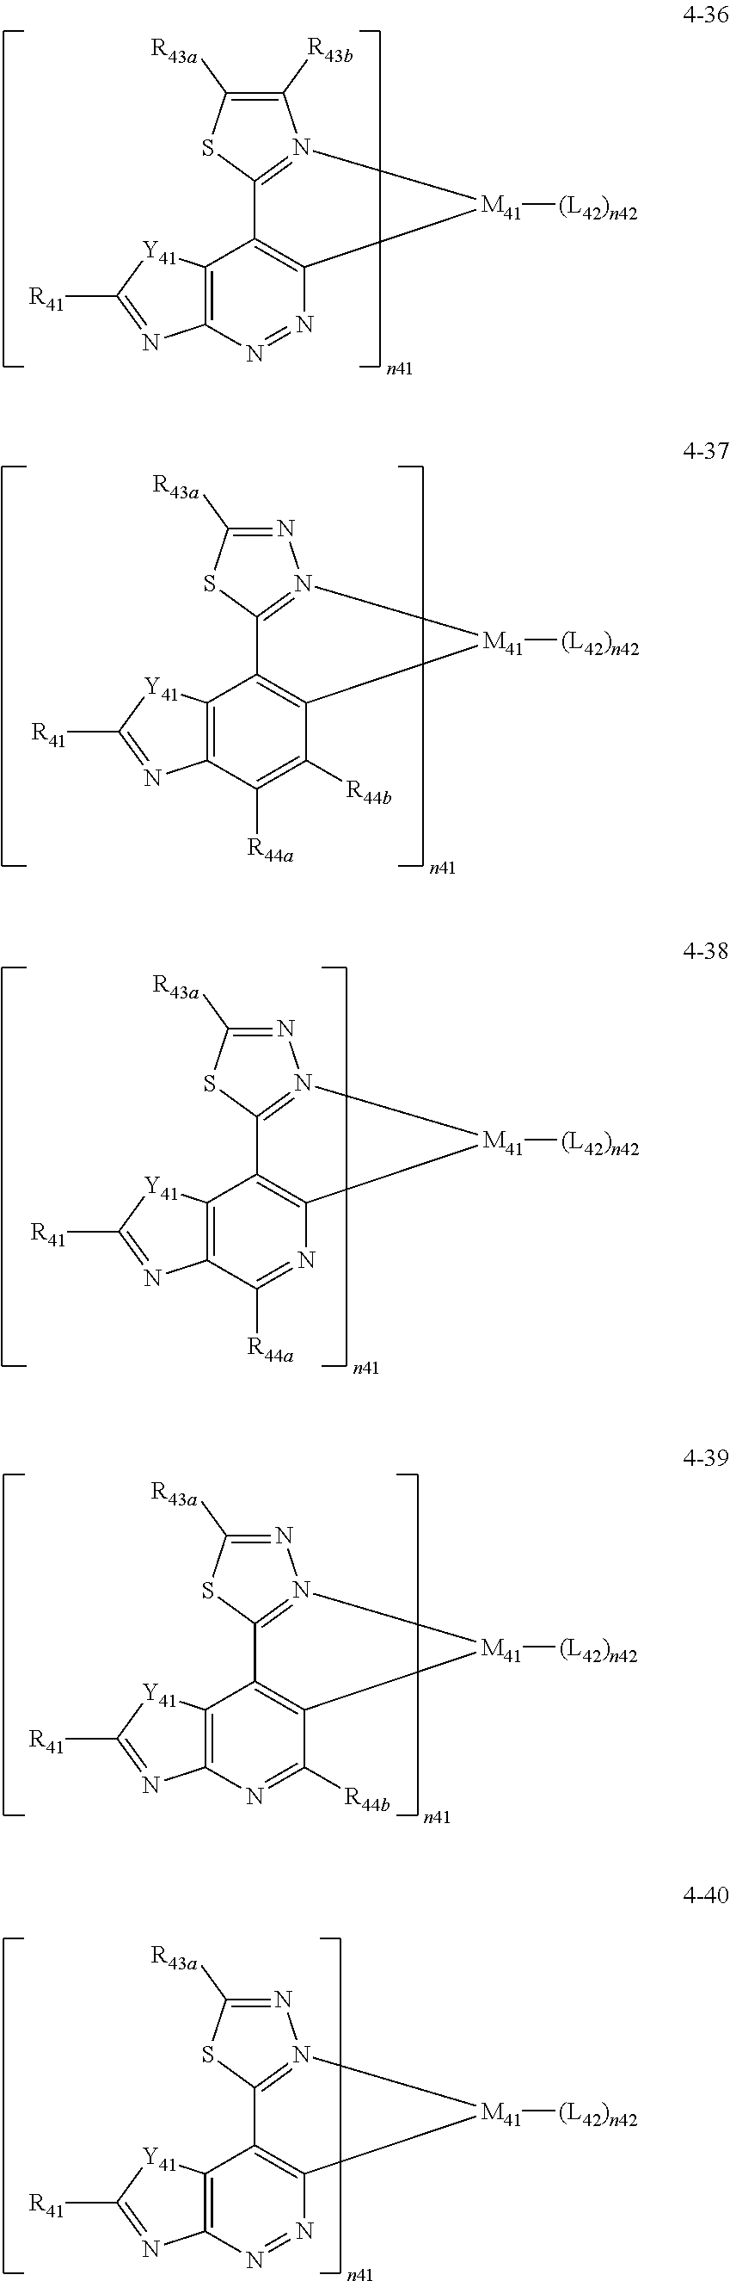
N1=C([R43a])SC2=N1[M41]([(L42)n42])C1=C2C2=C(C([R44a])=C1[R44b])N=C([R41])[Y41]2.C1([R43b])=C([R43a])SC2=N1[M41]([(L42)n42])C1=C2C2=C(N=N1)N=C([R41])[Y41]2.N1=C([R43a])SC2=N1[M41]([(L42)n42])C1=C2C2=C(C([R44a])=N1)N=C([R41])[Y41]2.N1=C([R43a])SC2=N1[M41]([(L42)n42])C1=C2C2=C(N=C1[R44b])N=C([R41])[Y41]2.N1=C([R43a])SC2=N1[M41]([(L42)n42])C1=C2C2=C(N=N1)N=C([R41])[Y41]2
